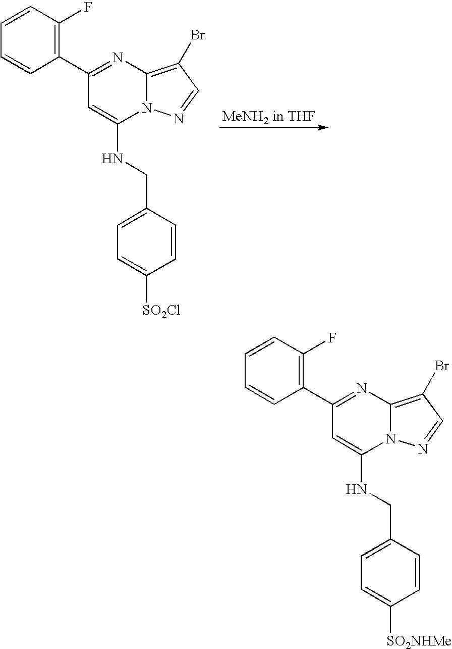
C1(C2=NC3=C(Br)C=NN3C(NCC3=CC=C([SO2Cl])C=C3)=C2)=C(F)C=CC=C1.C1(C2=NC3=C(Br)C=NN3C(NCC3=CC=C([SO2NHMe])C=C3)=C2)=C(F)C=CC=C1
